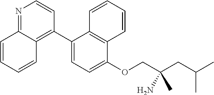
N1=C2C(=C(C3=CC=C(OCC(CC(C)C)(N)C)C4=C3C=CC=C4)C=C1)C=CC=C2
